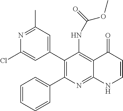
N1=C(C)C=C(C2=C(C3=CC=CC=C3)N=C3C(=C2NC(OC)=O)C(=O)C=CN3)C=C1Cl
